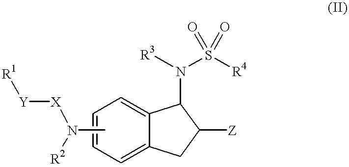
C1=CC=C2C(=C1)C(N([R3])S([R4])(=O)=O)C([Z])C2.CN([R2])[X][Y][R1]
